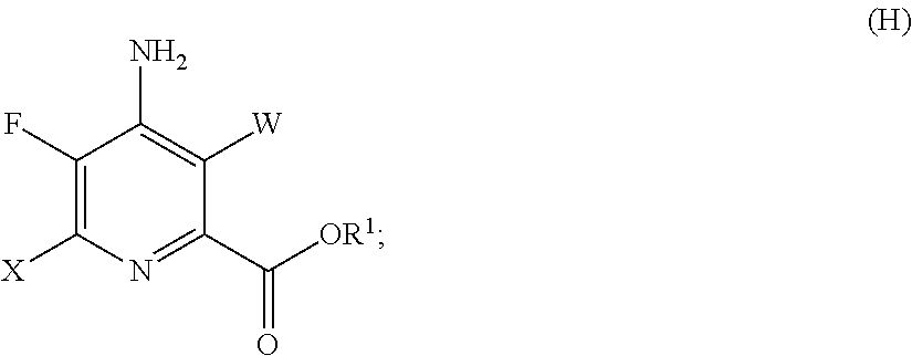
C1([X])=C(F)C(N)=C([W])C(C([OR1])=O)=N1
